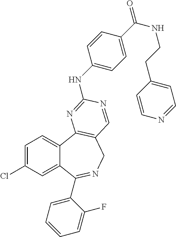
C1=C(Cl)C=C2C(=C1)C1=C(CN=C2C2=CC=CC=C2F)C=NC(NC2=CC=C(C(=O)NCCC3=CC=NC=C3)C=C2)=N1
